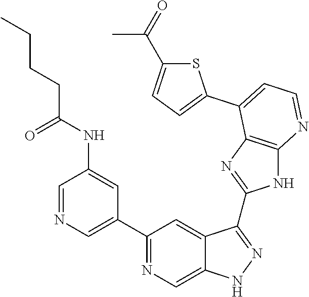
C1=NC=C(C2=NC=C3C(=C2)C(C2=NC4=C(N2)N=CC=C4C2=CC=C(C(=O)C)S2)=NN3)C=C1NC(CCCC)=O
